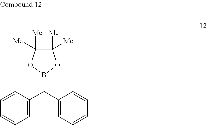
C1([Me])([Me])C([Me])([Me])OB(C(C2=CC=CC=C2)C2=CC=CC=C2)O1
